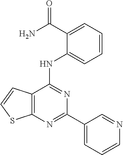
C12=C(C(NC3=CC=CC=C3C(N)=O)=NC(C3=CC=CN=C3)=N1)C=CS2
